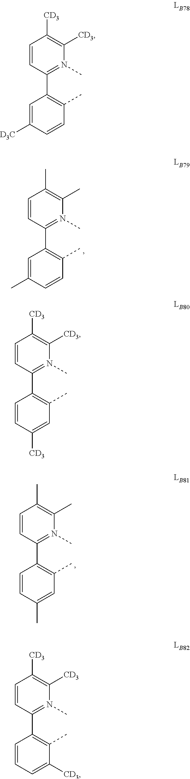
C1=CC(C2=C(C)C=CC([D3C])=C2)=N(C)C([CD3])=C1[CD3].C1=CC(C2=C(C)C=C([CD3])C=C2)=N(C)C([CD3])=C1[CD3].C1=CC(C2=C(C)C([CD3])=CC=C2)=N(C)C([CD3])=C1[CD3].C1=CC(C2=C(C)C=CC(C)=C2)=N(C)C(C)=C1C.C1=CC(C2=C(C)C=C(C)C=C2)=N(C)C(C)=C1C
